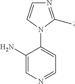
C1(N)=CN=CC=C1N1C(C)=NC=C1
